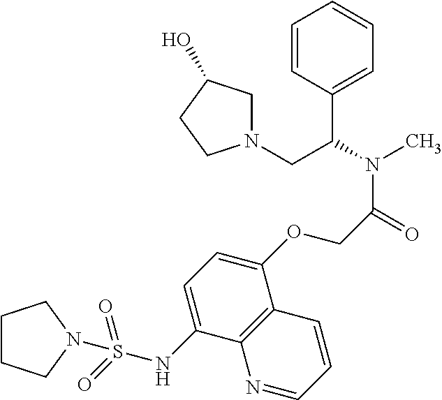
C1=CC(C(N(C)C(=O)COC2=CC=C(NS(=O)(=O)N3CCCC3)C3=C2C=CC=N3)CN2CC(O)CC2)=CC=C1
